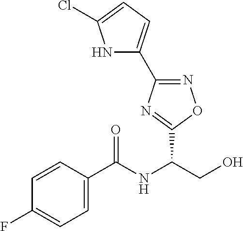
C1(C2=CC=C(Cl)N2)=NOC(C(CO)NC(C2=CC=C(F)C=C2)=O)=N1
